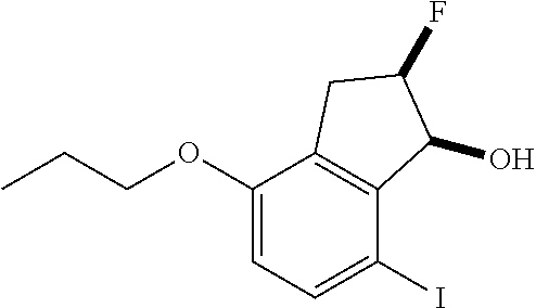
C1(OCCC)=CC=C(I)C2=C1CC(F)C2O
